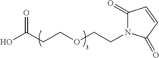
C1(=O)N(CCOCCC(O)=O)C(=O)C=C1
